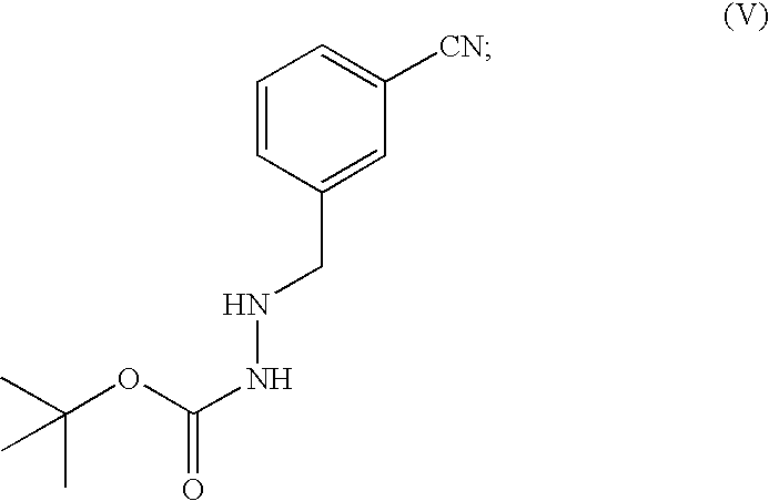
C1=CC(CNNC(OC(C)(C)C)=O)=CC([CN])=C1
